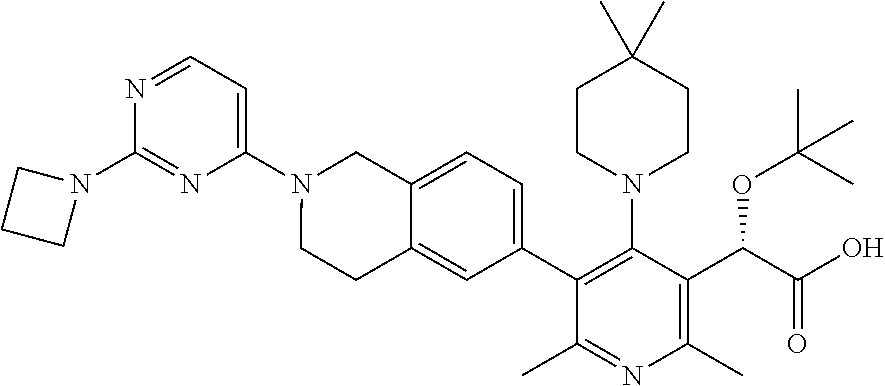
C1CN(C2=NC(N3CCC4=CC(C5=C(N6CCC(C)(C)CC6)C(C(C(=O)O)OC(C)(C)C)=C(C)N=C5C)=CC=C4C3)=CC=N2)C1
